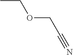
CCOCC#N
